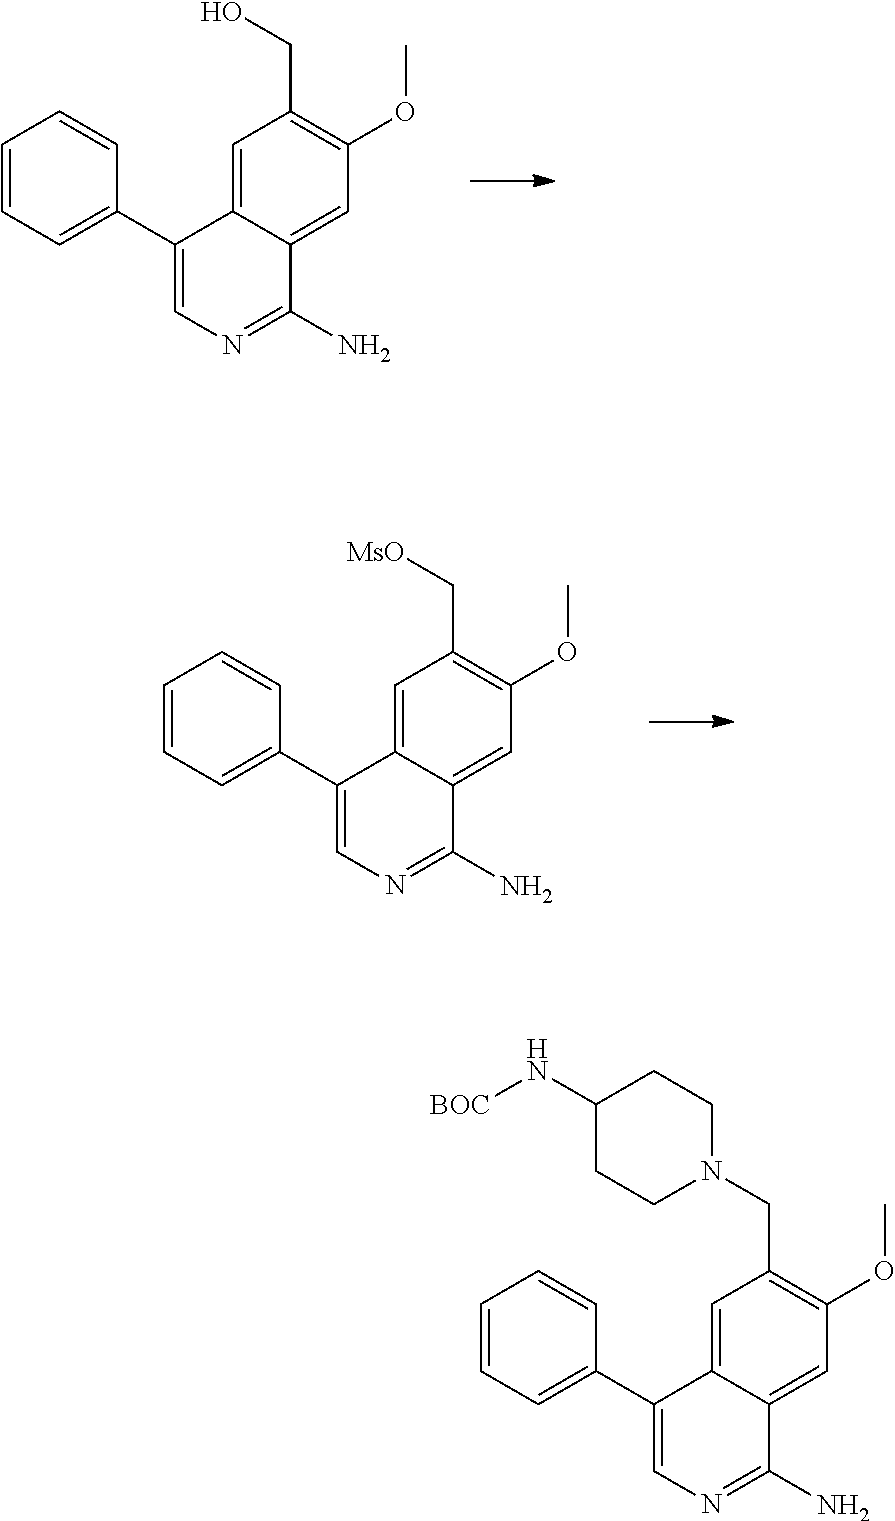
C1=C2C(=CC(OC)=C1CO)C(N)=NC=C2C1=CC=CC=C1.C1=C2C(=CC(OC)=C1C[MsO])C(N)=NC=C2C1=CC=CC=C1.C1=C2C(=CC(OC)=C1CN1CCC(N[BOC])CC1)C(N)=NC=C2C1=CC=CC=C1
